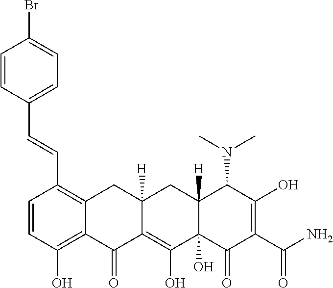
C1=CC(O)=C2C(=C1C=CC1=CC=C(Br)C=C1)CC1([H])C(=C(O)C3(O)C([H])(C1)C(N(C)C)C(O)=C(C(N)=O)C3=O)C2=O
